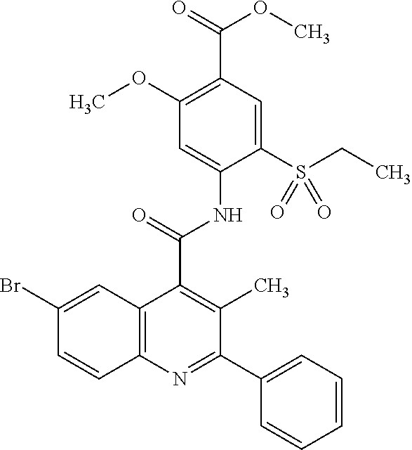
C12=C(N=C(C3=CC=CC=C3)C(C)=C1C(=O)NC1=CC(OC)=C(C(=O)OC)C=C1S(CC)(=O)=O)C=CC(Br)=C2
